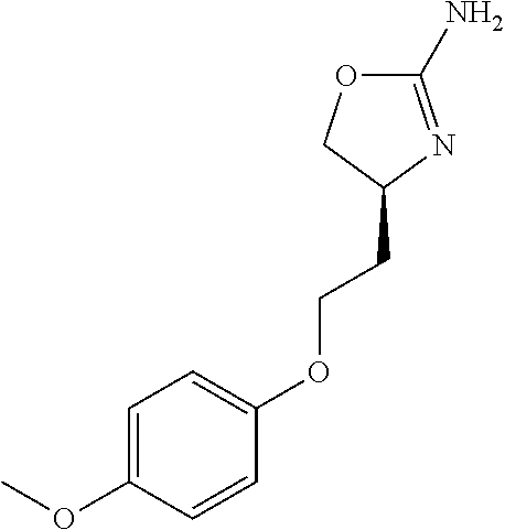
C1(N)=NC(CCOC2=CC=C(OC)C=C2)CO1
